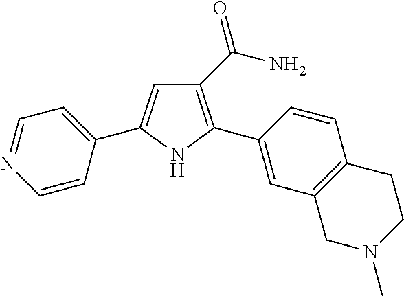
C1(C(N)=O)=C(C2=CC3=C(C=C2)CCN(C)C3)NC(C2=CC=NC=C2)=C1
